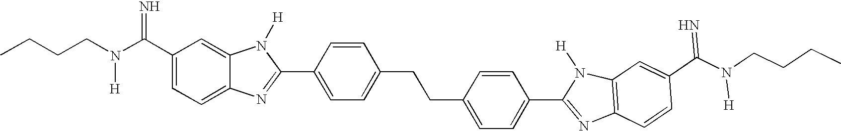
CCCCN(C(C1=CC=C2C(=C1)N([H])C(C1=CC=C(CCC3=CC=C(C4=NC5=C(N4[H])C=C(C(N(CCCC)[H])=N)C=C5)C=C3)C=C1)=N2)=N)[H]
